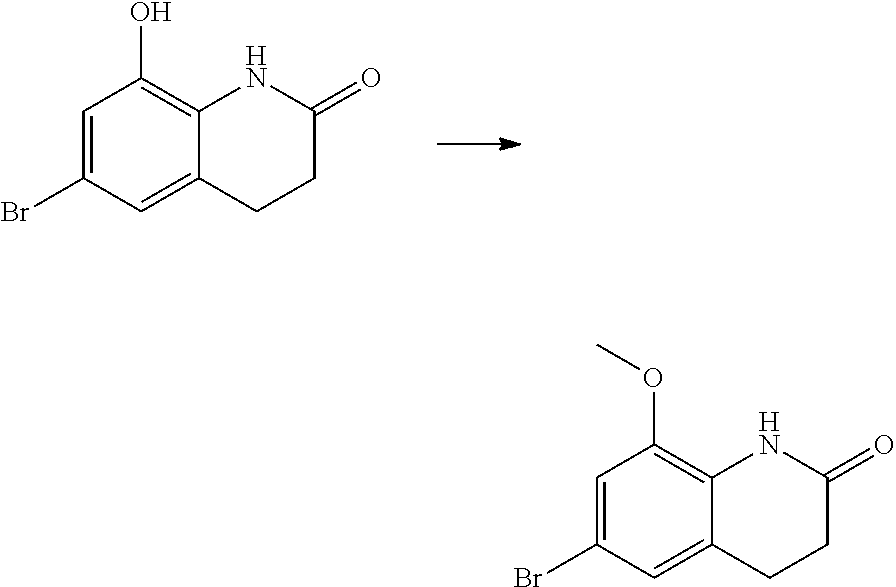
C1=C(Br)C=C2C(=C1O)NC(=O)CC2.C1=C(Br)C=C2C(=C1OC)NC(=O)CC2
